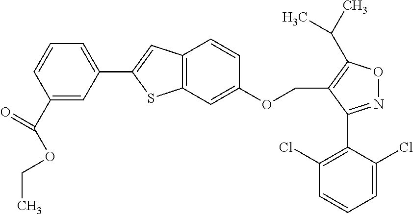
C12=C(C=C(OCC3=C(C(C)C)ON=C3C3=C(Cl)C=CC=C3Cl)C=C1)SC(C1=CC=CC(C(OCC)=O)=C1)=C2
